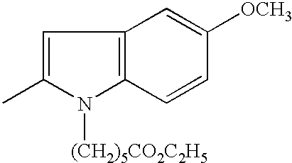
C1=C(C)N([(CH2)5CO2C2H5])C2=C1C=C([OCH3])C=C2
